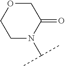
C1N(C(C)C)C(=O)COC1
